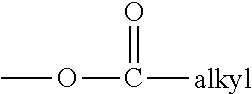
COC(=O)[alkyl]
